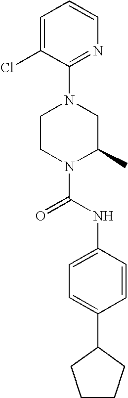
N1(C(NC2=CC=C(C3CCCC3)C=C2)=O)C(C)CN(C2=NC=CC=C2Cl)CC1
